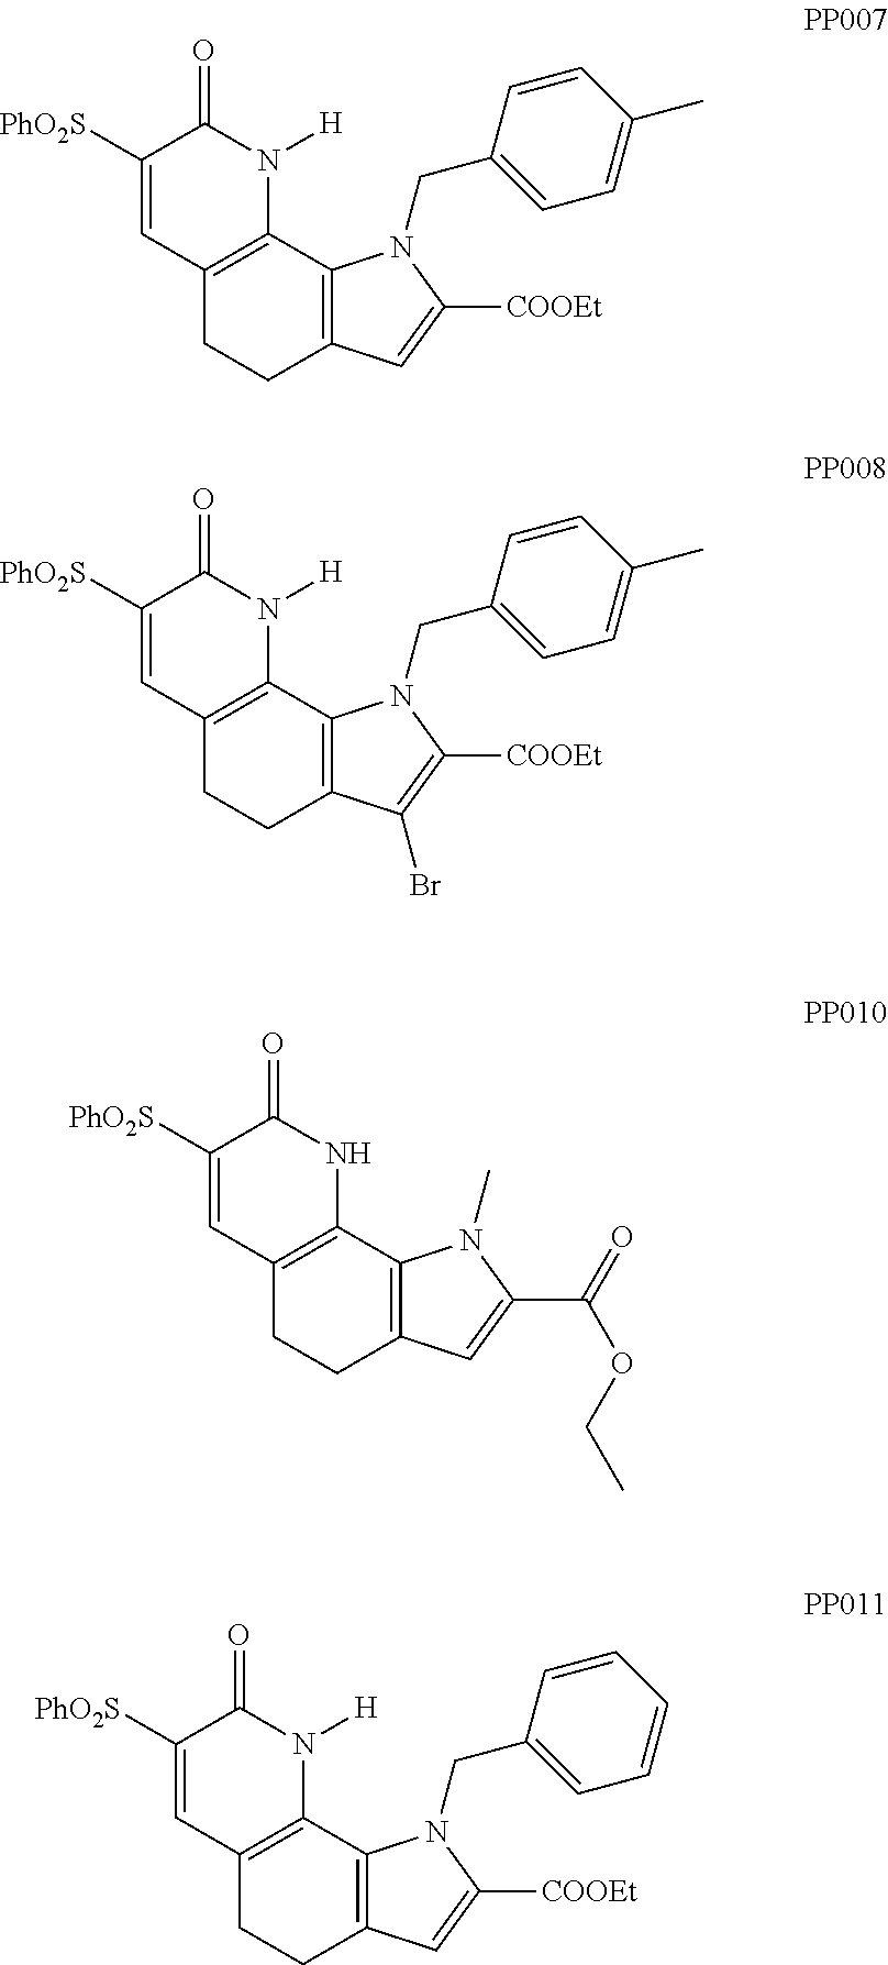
C1([PhO2S])=CC2=C(N([H])C1=O)C1=C(CC2)C=C([COOEt])N1CC1=CC=C(C)C=C1.C1([PhO2S])=CC2=C(N([H])C1=O)C1=C(CC2)C(Br)=C([COOEt])N1CC1=CC=C(C)C=C1.C1([PhO2S])=CC2=C(NC1=O)C1=C(CC2)C=C(C(OCC)=O)N1C.C1([PhO2S])=CC2=C(N([H])C1=O)C1=C(CC2)C=C([COOEt])N1CC1=CC=CC=C1
